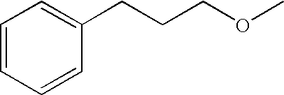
C1=CC=CC(CCCOC)=C1
